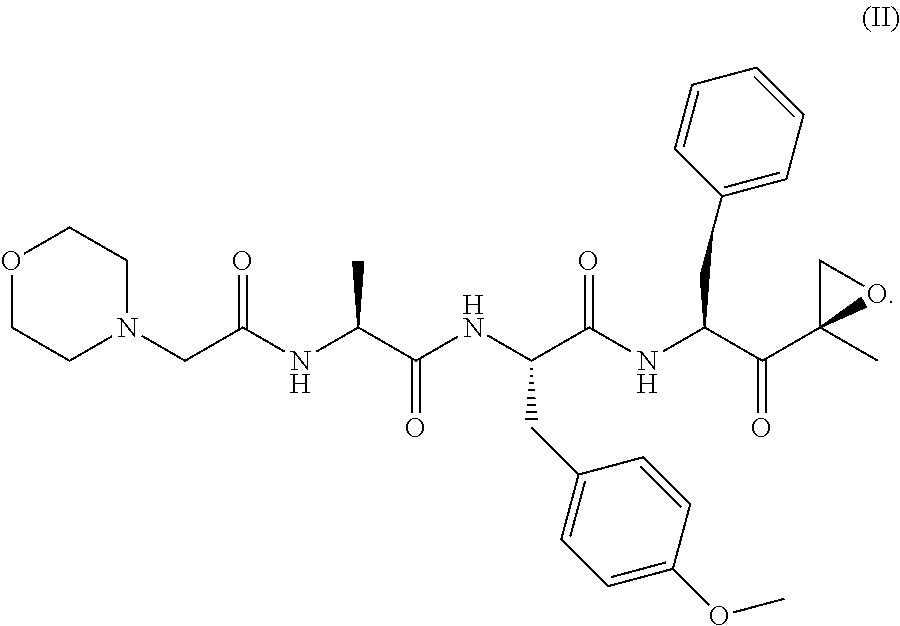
C1N(CC(NC(C(NC(C(NC(C(C2(C)OC2)=O)CC2=CC=CC=C2)=O)CC2=CC=C(OC)C=C2)=O)C)=O)CCOC1
